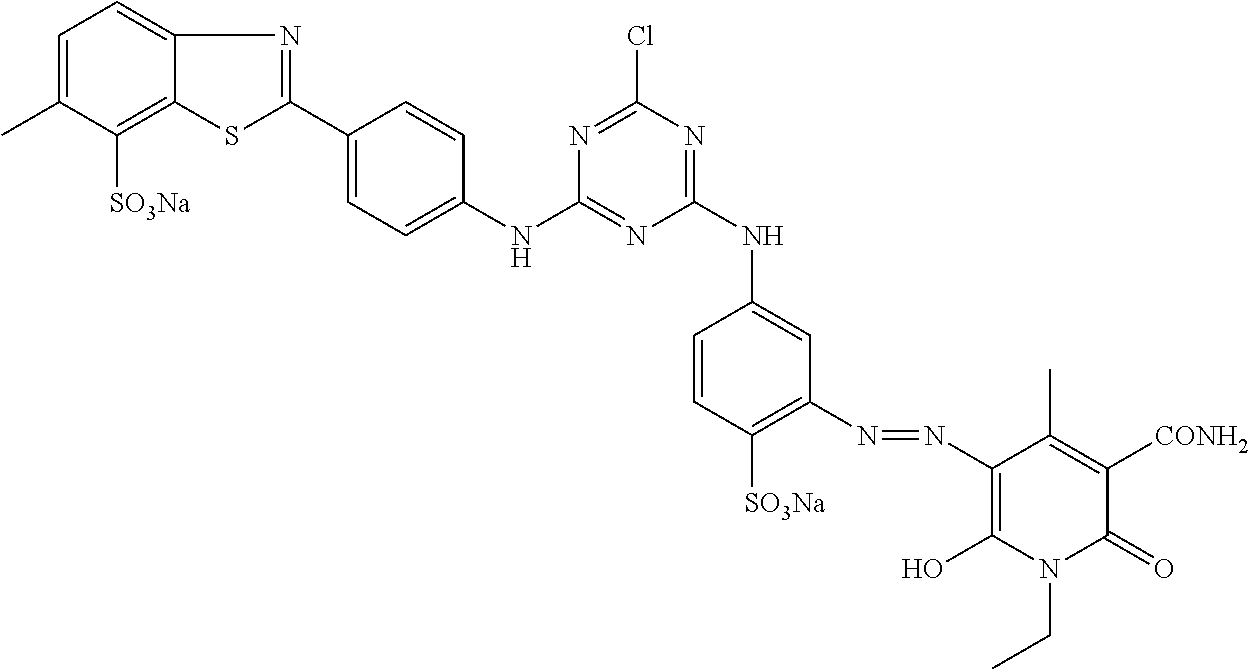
C1=C(C)C([SO3Na])=C2C(=C1)N=C(C1=CC=C(NC3=NC(NC4=CC(N=NC5=C(O)N(CC)C(=O)C([CONH2])=C5C)=C([SO3Na])C=C4)=NC(Cl)=N3)C=C1)S2
